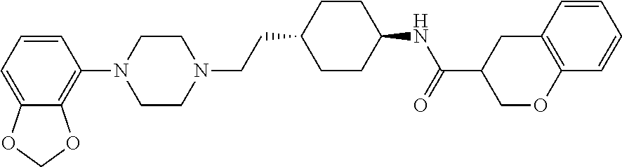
C1=CC=C2C(=C1N1CCN(CCC3CCC(NC(=O)C4CC5=C(OC4)C=CC=C5)CC3)CC1)OCO2
